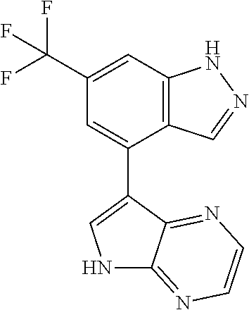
C12=C(C=C(C(F)(F)F)C=C1C1=CNC3=NC=CN=C13)NN=C2
